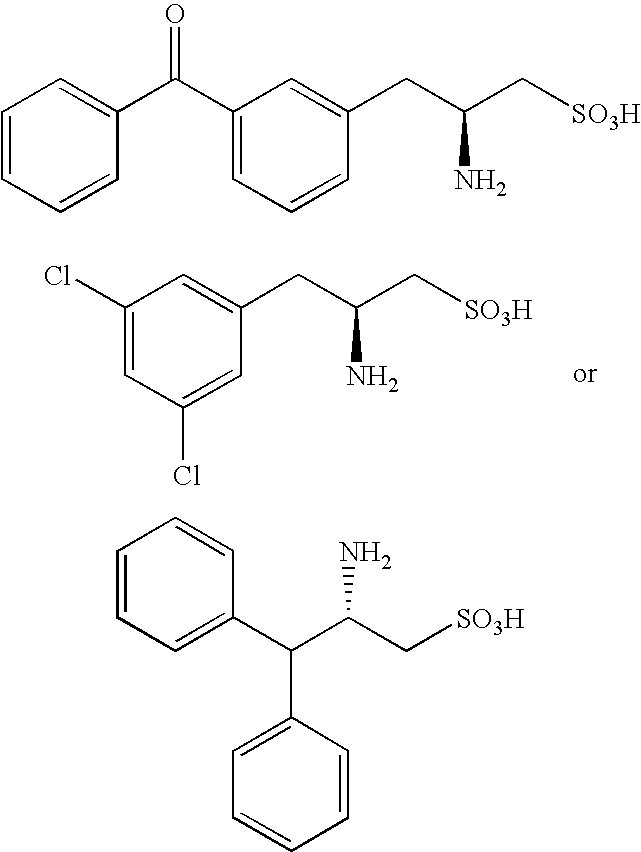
C1=CC=C(C(C(C[SO3H])N)C2=CC=CC=C2)C=C1.C1(Cl)=CC(Cl)=CC(CC(C[SO3H])N)=C1.C1=CC=CC(C(C2=CC=CC(CC(C[SO3H])N)=C2)=O)=C1
